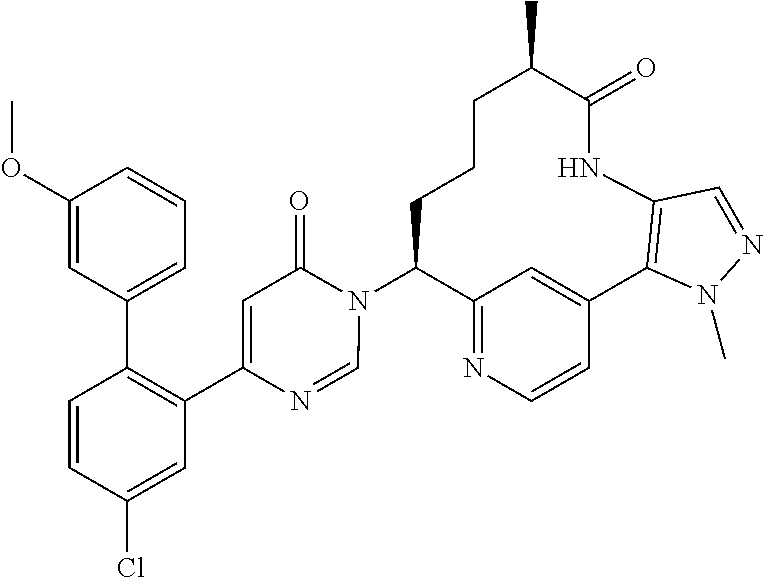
C12=NC=CC(=C1)C1=C(NC(=O)C(C)CCCC2N2C(=O)C=C(C3=C(C4=CC=CC(OC)=C4)C=CC(Cl)=C3)N=C2)C=NN1C
